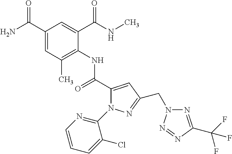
C1(C(N)=O)=CC(C)=C(NC(C2=CC(CN3N=C(C(F)(F)F)N=N3)=NN2C2=NC=CC=C2Cl)=O)C(C(NC)=O)=C1
